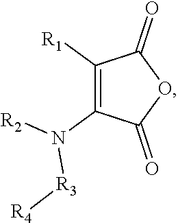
C1([R1])=C(N([R2])[R3][R4])C(=O)OC1=O
